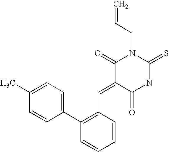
C=CCN1C(=O)C(=CC2=C(C3=CC=C(C)C=C3)C=CC=C2)C(=O)NC1=S
